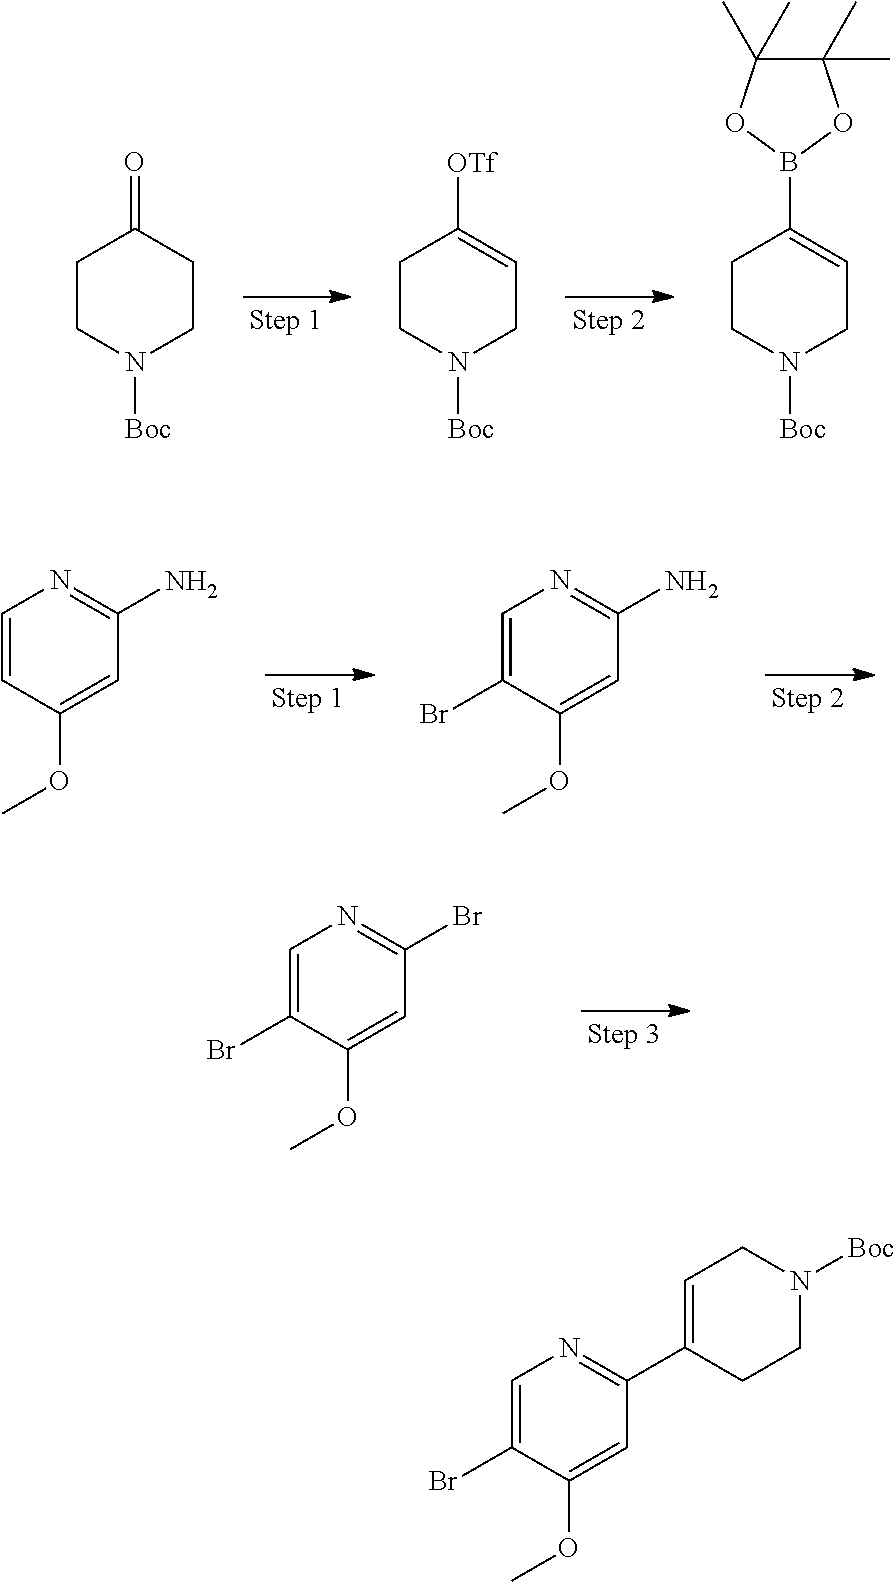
C1CN([Boc])CCC1=O.C1CN([Boc])CC=C1[OTf].C1CN([Boc])CC=C1B1OC(C)(C)C(C)(C)O1.C1=CC(OC)=CC(N)=N1.C1=C(Br)C(OC)=CC(N)=N1.C1=C(Br)C(OC)=CC(Br)=N1.C1=C(Br)C(OC)=CC(C2=CCN([Boc])CC2)=N1
